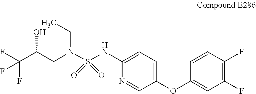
N(C1=CC=C(OC2=CC(F)=C(F)C=C2)C=N1)S(N(CC)CC(C(F)(F)F)O)(=O)=O
